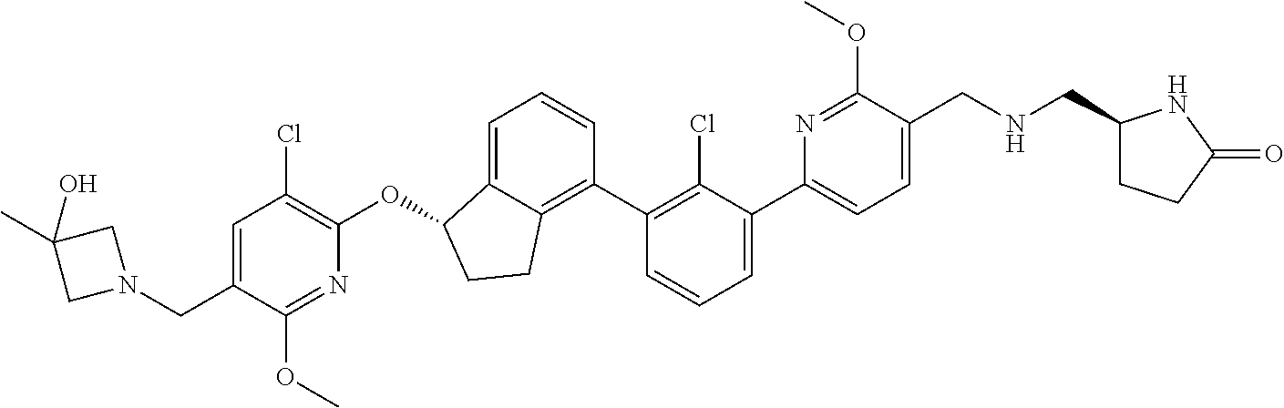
C1=C(C2=CC=CC(C3=C4C(=CC=C3)C(OC3=C(Cl)C=C(CN5CC(C)(O)C5)C(OC)=N3)CC4)=C2Cl)N=C(OC)C(CNCC2CCC(=O)N2)=C1
